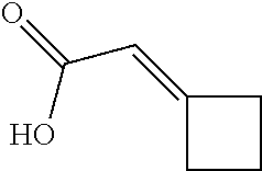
O=C(C=C1CCC1)O
